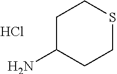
C1C(N)CCSC1.Cl
